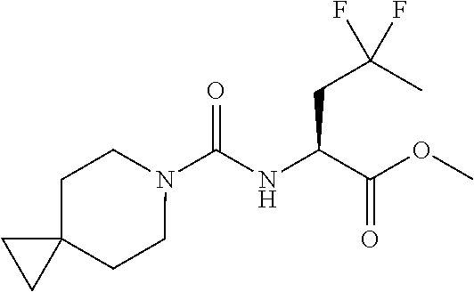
N(C(C(OC)=O)CC(C)(F)F)C(N1CCC2(CC1)CC2)=O
